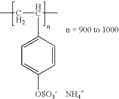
C1=CC(C(CC)C)=CC=C1[OSO3-    NH4+]
